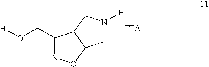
C1(CO[H])=NOC2C1CN([H])C2
